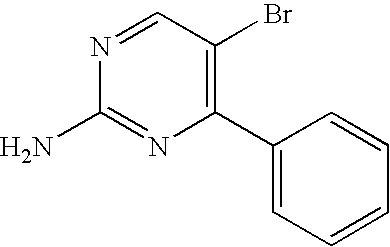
C1(C2=C(Br)C=NC(N)=N2)=CC=CC=C1
